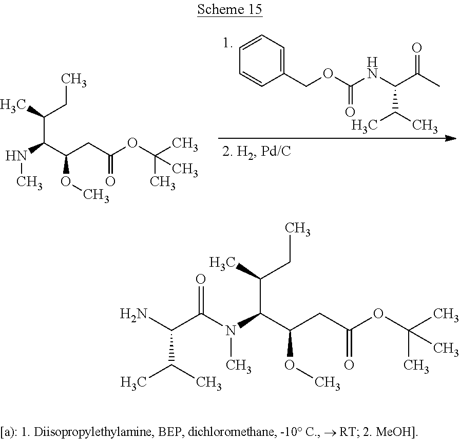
C1=CC=C(COC(NC(C(C)=O)C(C)C)=O)C=C1.CCC(C(C(CC(OC(C)(C)C)=O)OC)NC)C.NC(C(N(C(C(CC(OC(C)(C)C)=O)OC)C(CC)C)C)=O)C(C)C
